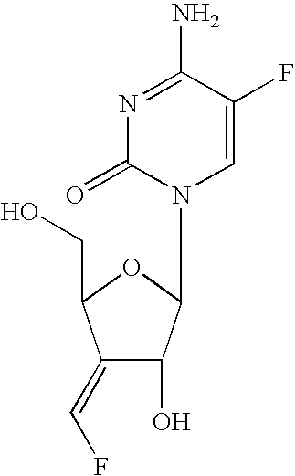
N1=C(N)C(F)=CN(C2C(O)C(=CF)C(CO)O2)C1=O
